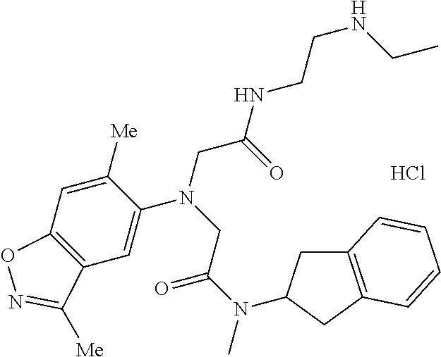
N(C)(C(=O)CN(CC(=O)NCCNCC)C1=CC2=C(C=C1[Me])ON=C2[Me])C1CC2=C(C1)C=CC=C2.Cl
